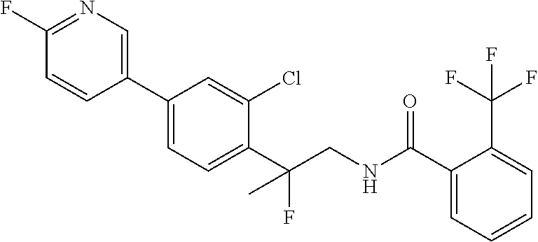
C1(C2=CN=C(F)C=C2)=CC=C(C(CNC(C2=CC=CC=C2C(F)(F)F)=O)(C)F)C(Cl)=C1
